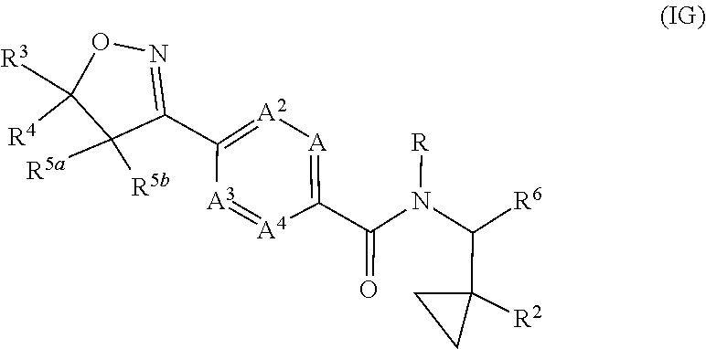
N([R])(C(C1([R2])CC1)[R6])C(C1=[A][A2]=C(C2=NOC([R4])([R3])C2([R5b])[R5a])[A3]=[A4]1)=O
